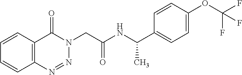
C12=C(N=NN(CC(NC(C3=CC=C(OC(F)(F)F)C=C3)C)=O)C1=O)C=CC=C2
